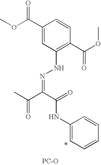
CC(C(C(=O)NC1=CC=CC=C1)=NNC1=C(C(OC)=O)C=CC(C(OC)=O)=C1)=O.[PC-O]
